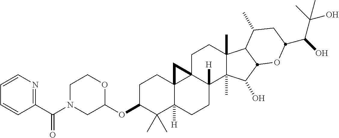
C1(C(N2CC(OC3C(C)(C)C4([H])C5(CC3)C3(CCC6(C)C(C)(C(O)C7C6C(C)CC(C(O)C(C)(O)C)O7)C3([H])CC4)C5)OCC2)=O)=NC=CC=C1
